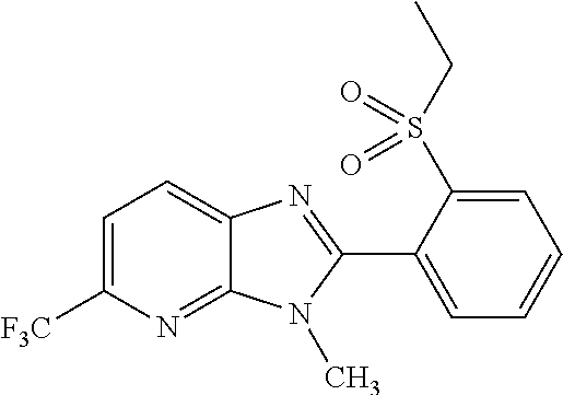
C1=C([F3C])N=C2C(=C1)N=C(C1=CC=CC=C1S(CC)(=O)=O)N2C
